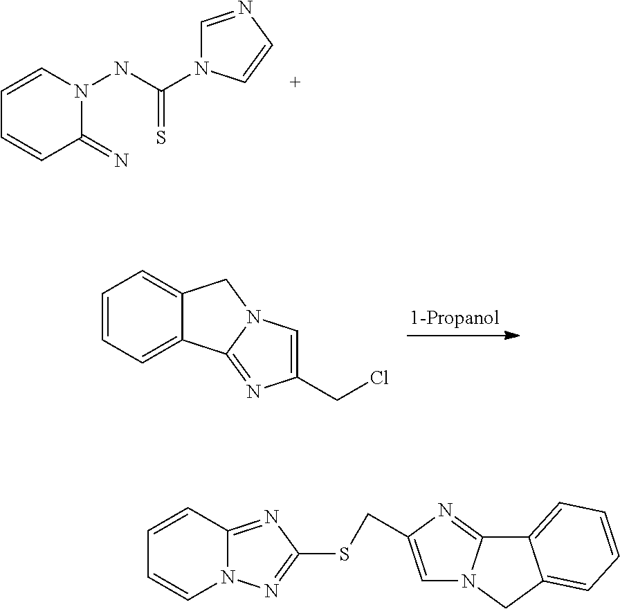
C1=CN(NC(N2C=NC=C2)=S)C(=N)C=C1.C1=CC=C2C(=C1)CN1C2=NC(CCl)=C1.C1=CC2=NC(SCC3=CN4C(=N3)C3=CC=CC=C3C4)=NN2C=C1
